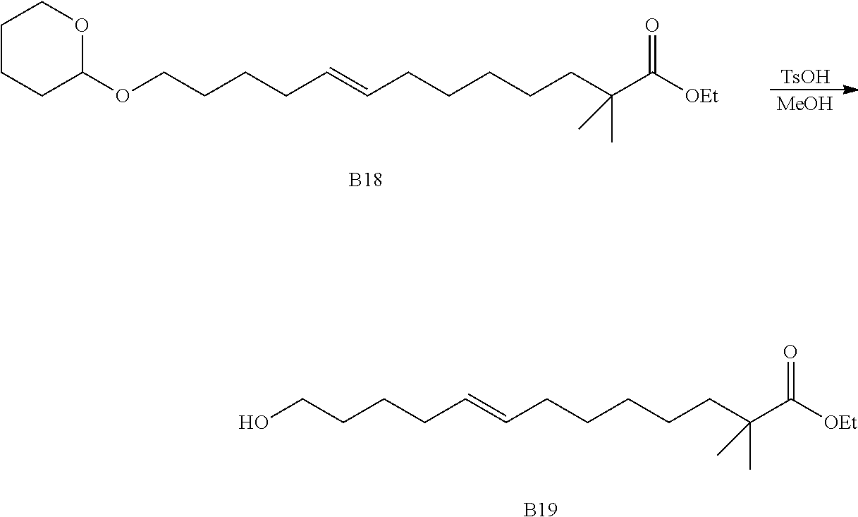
C(C=CCCCCO)CCCCC(C)(C)C([OEt])=O.[B19].C(C=CCCCCOC1CCCCO1)CCCCC(C)(C)C([OEt])=O.[B18].[TsOH].[MeOH]
